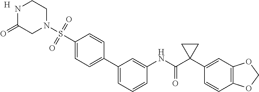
C1(S(=O)(=O)N2CCNC(=O)C2)=CC=C(C2=CC=CC(NC(C3(C4=CC5=C(C=C4)OCO5)CC3)=O)=C2)C=C1.[H]
